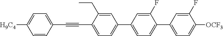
C1(C#CC2=CC=C(C3=CC=C(C4=CC=C([OCF3])C(F)=C4)C(F)=C3)C=C2CC)=CC=C([H9C4])C=C1
